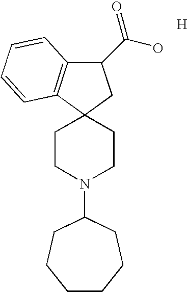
C1CN(C2CCCCCC2)CCC12CC(C(O)=O)C1=C2C=CC=C1.[H]
